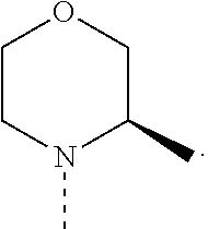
CN1C(C)COCC1
